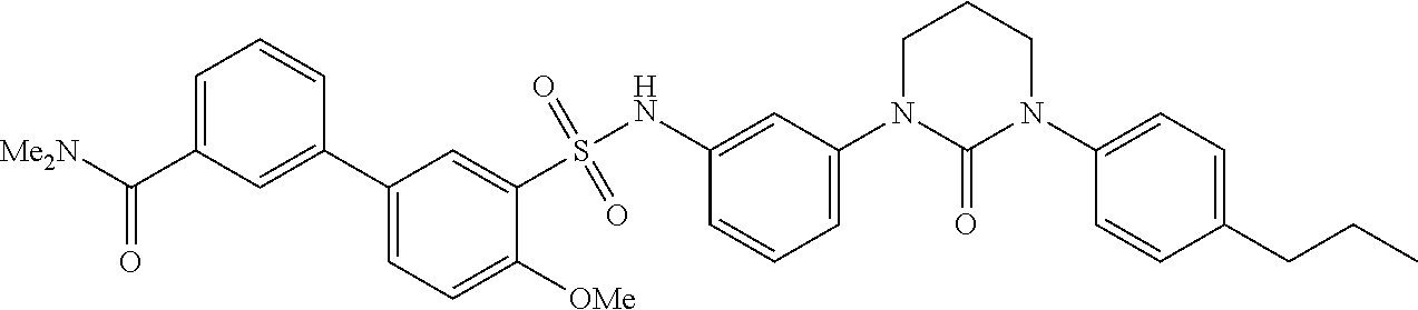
C1=C(C([Me2N])=O)C=C(C2=CC=C([OMe])C(S(NC3=CC(N4C(=O)N(C5=CC=C(CCC)C=C5)CCC4)=CC=C3)(=O)=O)=C2)C=C1
